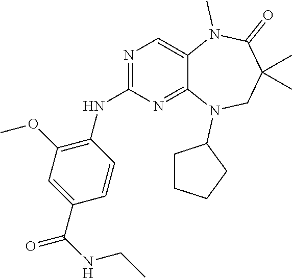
C1=CC(C(NCC)=O)=CC(OC)=C1NC1=NC=C2C(=N1)N(C1CCCC1)CC(C)(C)C(=O)N2C
